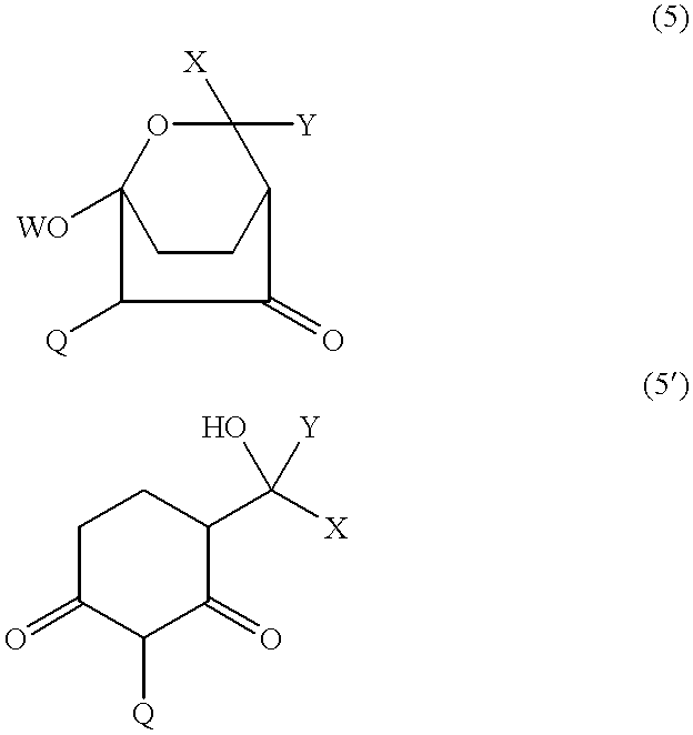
[Y]C1([X])OC2([WO])CCC1C(=O)C2[Q].C1C(=O)C([Q])C(=O)C(C([X])(O)[Y])C1
